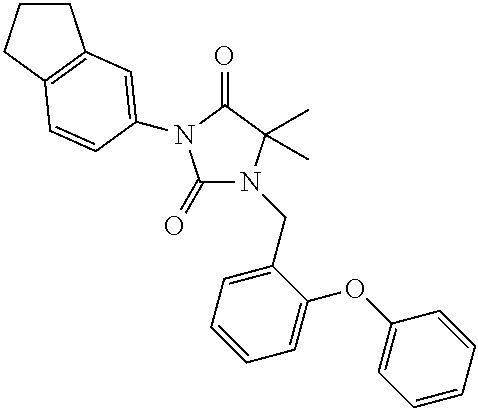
C1(=O)N(CC2=CC=CC=C2OC2=CC=CC=C2)C(C)(C)C(=O)N1C1=CC2=C(CCC2)C=C1
